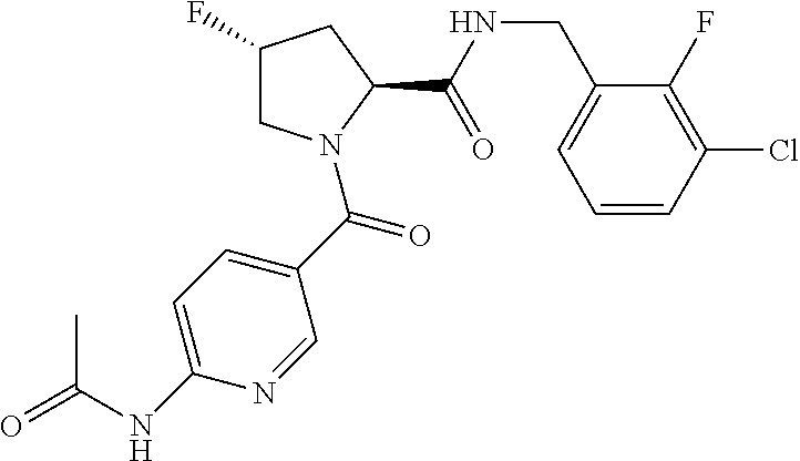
C1C(F)CC(C(=O)NCC2=CC=CC(Cl)=C2F)N1C(C1=CC=C(NC(=O)C)N=C1)=O
